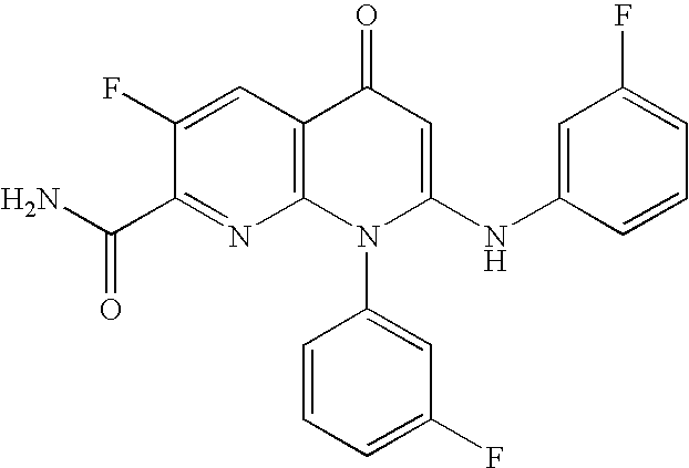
C1(C(N)=O)=NC2=C(C=C1F)C(=O)C=C(NC1=CC(F)=CC=C1)N2C1=CC(F)=CC=C1
